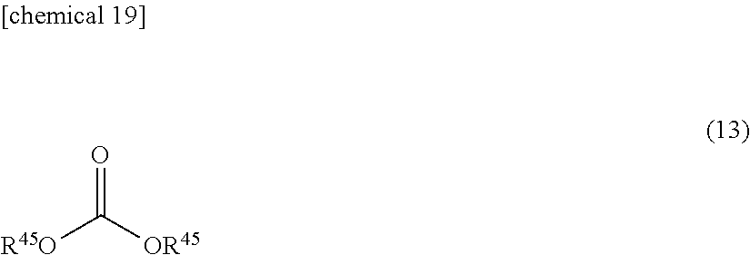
[R45O]C([OR45])=O
